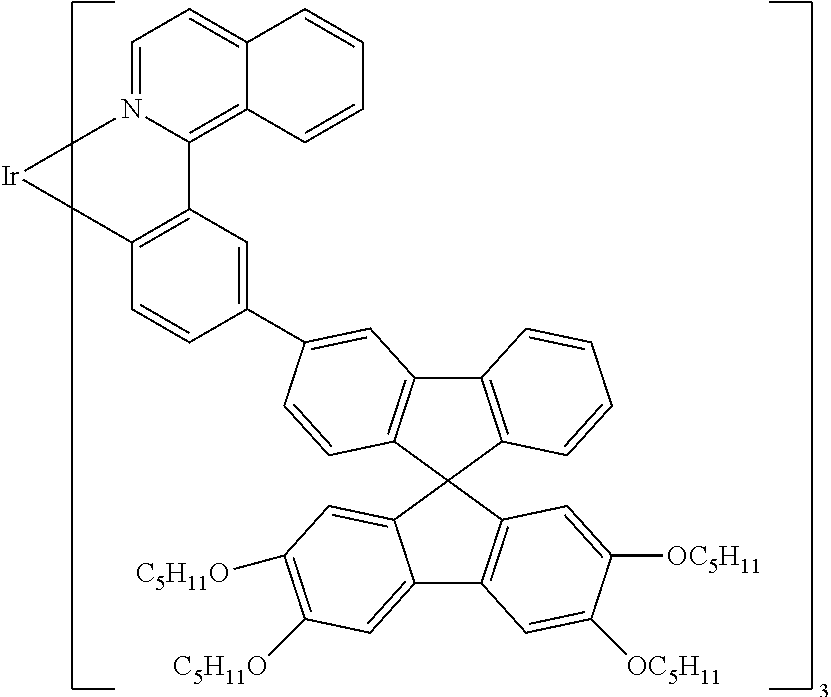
C12=CC=N3C(=C1C=CC=C2)C1=C([Ir]3)C=CC(C2=CC3=C(C=C2)C2(C4=C3C=CC=C4)C3=CC([C5H11O])=C([C5H11O])C=C3C3=C2C=C([OC5H11])C([OC5H11])=C3)=C1
